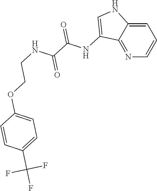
N1=C2C(=CC=C1)NC=C2NC(C(NCCOC1=CC=C(C(F)(F)F)C=C1)=O)=O
